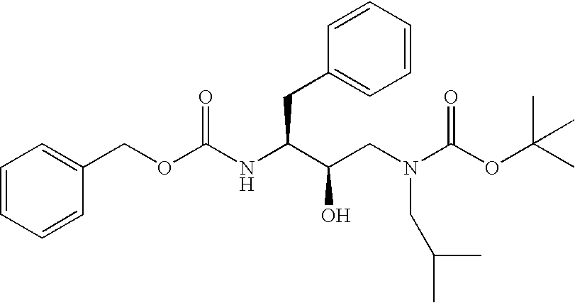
C(=O)(NC(C(O)CN(C(OC(C)(C)C)=O)CC(C)C)CC1=CC=CC=C1)OCC1=CC=CC=C1
